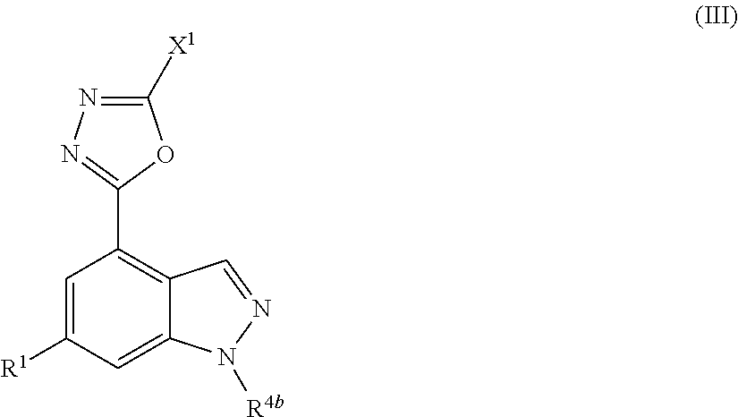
C1=C([R1])C=C2C(=C1C1=NN=C([X1])O1)C=NN2[R4b]
